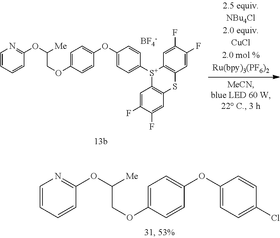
C1=CC=CC(OC([Me])COC2=CC=C(OC3=CC=C([S+]4C5=C(SC6=C4C=C(F)C(F)=C6)C=C(F)C(F)=C5)C=C3)C=C2)=N1.[BF4-].C1=CC=CC(OC([Me])COC2=CC=C(OC3=CC=C(Cl)C=C3)C=C2)=N1
